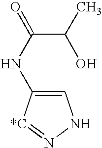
C1=C(NC(=O)C(O)C)[*C]=NN1
